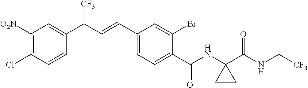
C1([O2N])=C(Cl)C=CC(C(C=CC2=CC=C(C(NC3(C(NC[CF3])=O)CC3)=O)C(Br)=C2)[CF3])=C1
